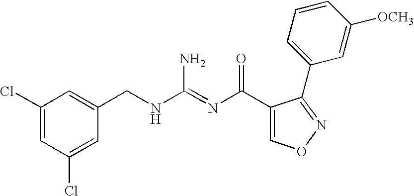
C1=C(Cl)C=C(Cl)C=C1CNC(=NC(=O)C1=CON=C1C1=CC=CC([OCH3])=C1)N
